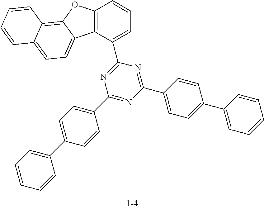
C1(C2=CC=C(C3=CC=CC=C3)C=C2)=NC(C2=CC=CC3=C2C2=CC=C4C(=C2O3)C=CC=C4)=NC(C2=CC=C(C3=CC=CC=C3)C=C2)=N1
